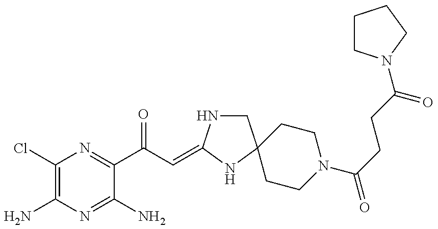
C1(Cl)=C(N)N=C(N)C(C(C=C2NCC3(N2)CCN(C(=O)CCC(N2CCCC2)=O)CC3)=O)=N1
